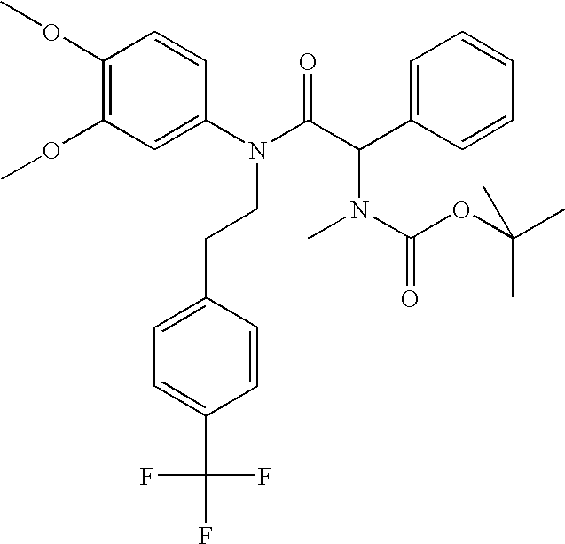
C1(OC)=C(OC)C=C(N(C(C(C2=CC=CC=C2)N(C(=O)OC(C)(C)C)C)=O)CCC2=CC=C(C(F)(F)F)C=C2)C=C1
